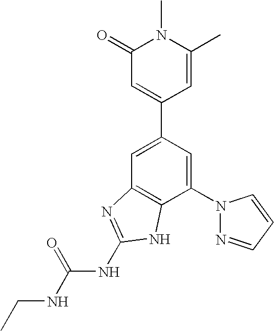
C1=C(C2=CC(=O)N(C)C(C)=C2)C=C(N2N=CC=C2)C2=C1N=C(NC(NCC)=O)N2
